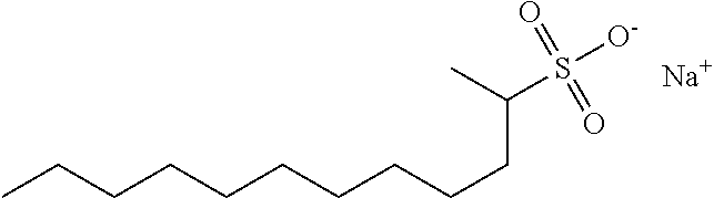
CCCCCCCCCCC(S([O-])(=O)=O)C.[Na]
